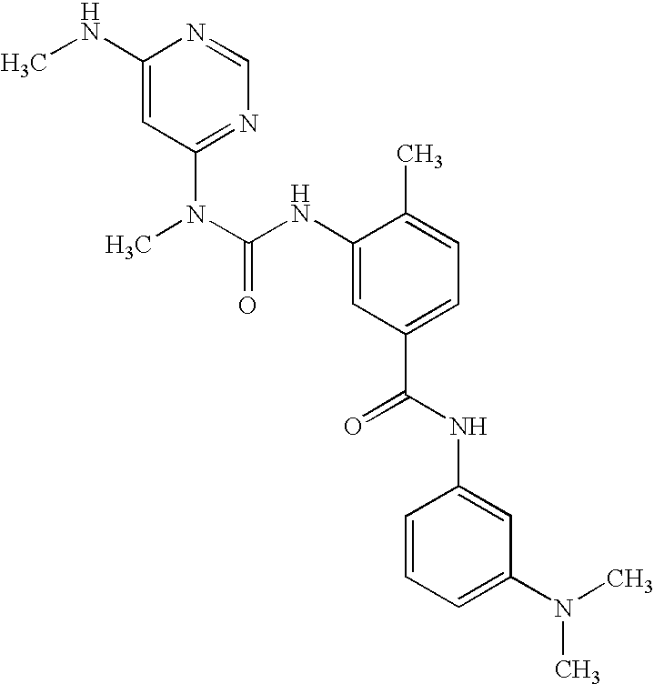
C1(NC)=CC(N(C)C(NC2=CC(C(=O)NC3=CC(N(C)C)=CC=C3)=CC=C2C)=O)=NC=N1
